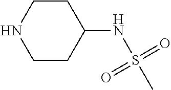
C1CC(NS(=O)(=O)C)CCN1
